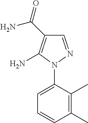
C1=NN(C2=CC=CC(C)=C2C)C(N)=C1C(=O)N
